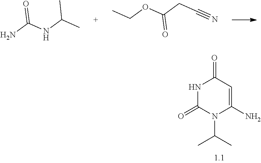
CC(NC(N)=O)C.C(CC(OCC)=O)#N.N1C(=O)N(C(C)C)C(N)=CC1=O
